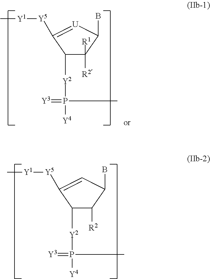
C1([Y2]P([Y4])(C)=[Y3])C([R2])C(B)C=C1[Y5][Y1]C.C1([Y2]P([Y4])(C)=[Y3])C([R1])([R2])C(B)[U]=C1[Y5][Y1]C
